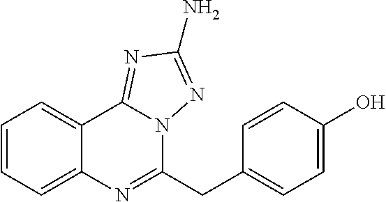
C1=CC=C2C(=C1)N=C(CC1=CC=C(O)C=C1)N1C2=NC(N)=N1
